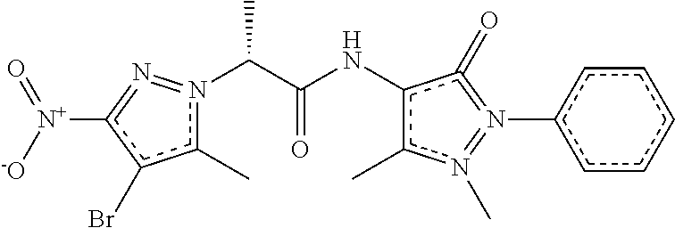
c1(C)n(C(C)C(=O)Nc2c(C)n(C)=N(c3ccccc3)=c2=O)=N=c([N+](=O)[-O])c1Br
